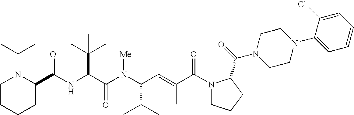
N(C(C(N(C(C(C)C)C=C(C)C(N1CCCC1C(=O)N1CCN(C2=CC=CC=C2Cl)CC1)=O)[Me])=O)C(C)(C)C)C(C1N(C(C)C)CCCC1)=O
